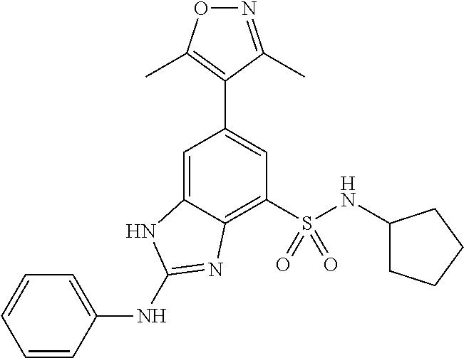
O1N=C(C)C(C2=CC(S(NC3CCCC3)(=O)=O)=C3C(=C2)NC(NC2=CC=CC=C2)=N3)=C1C
